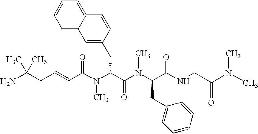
C(=CC(N(C(C(N(C(C(NCC(N(C)C)=O)=O)CC1=CC=CC=C1)C)=O)CC1=CC2=CC=CC=C2C=C1)C)=O)CC(N)(C)C
